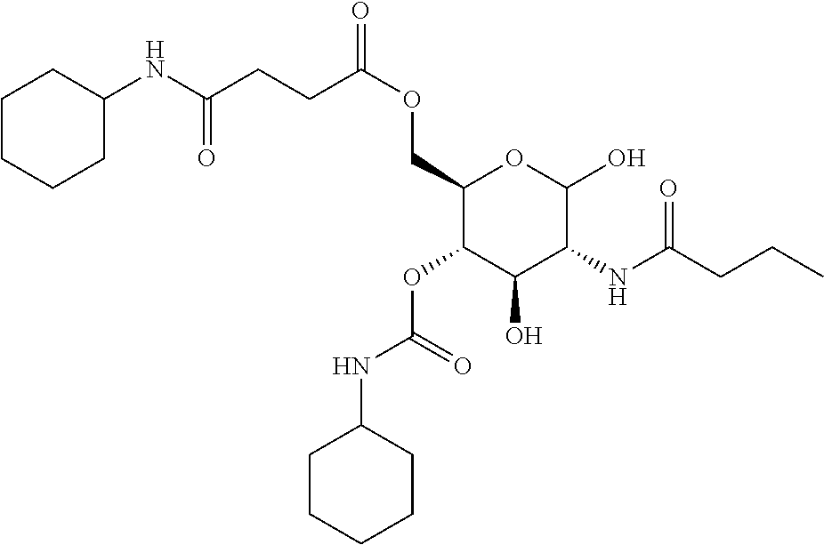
O(CC1C(OC(NC2CCCCC2)=O)C(O)C(NC(=O)CCC)C(O)O1)C(CCC(NC1CCCCC1)=O)=O
